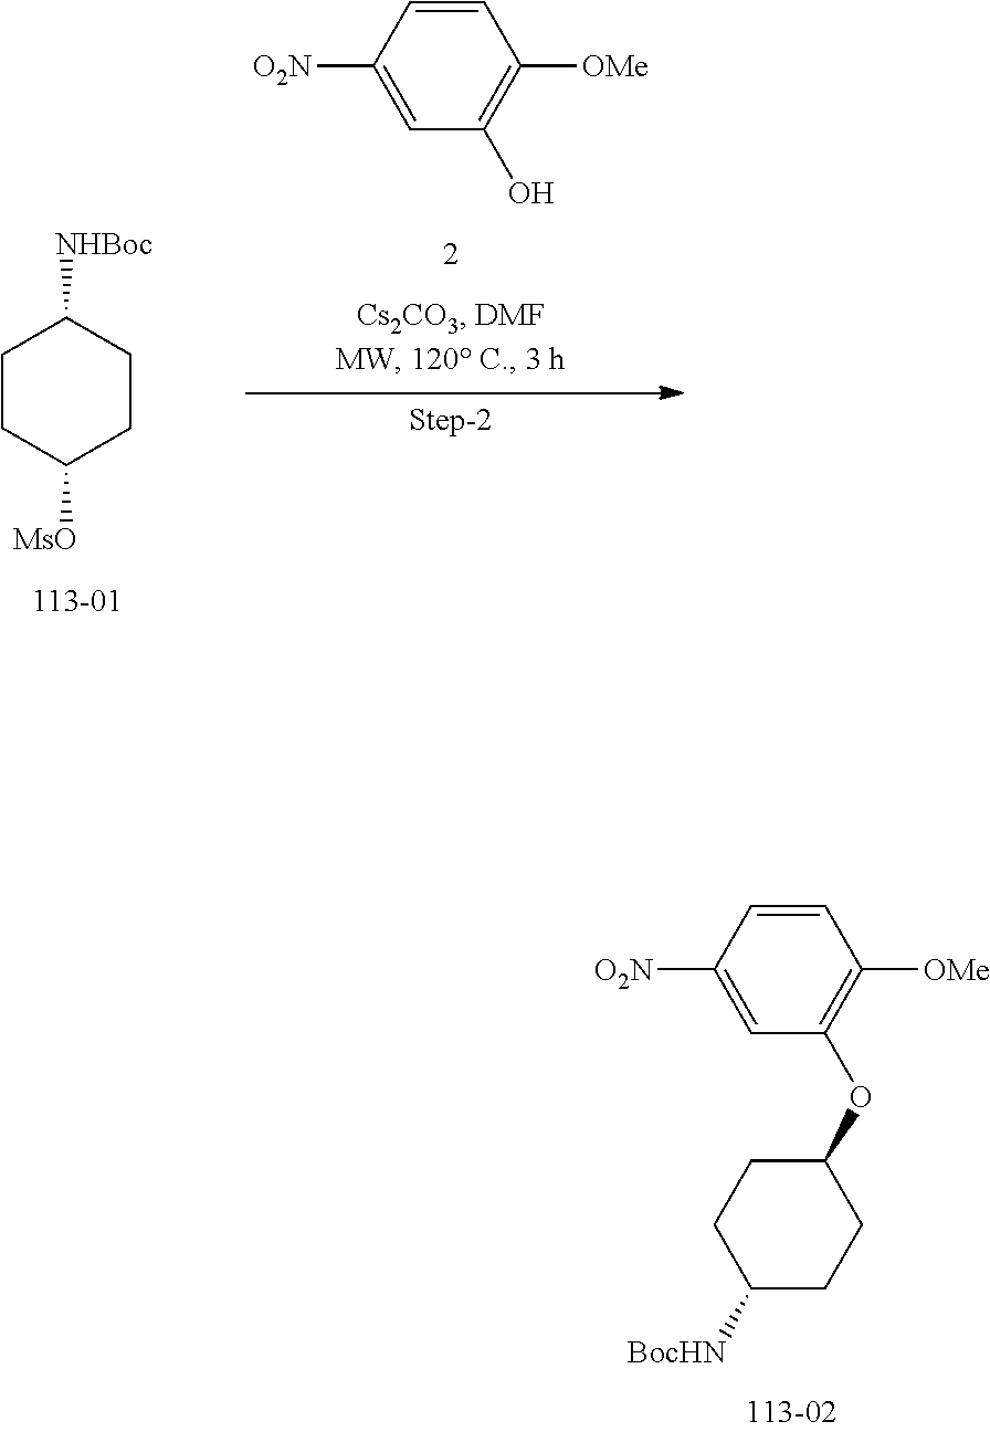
C1=CC([O2N])=CC(OC2CCC([BocHN])CC2)=C1[OMe].C1CC([MsO])CCC1[NHBoc].C1=CC([O2N])=CC(O)=C1[OMe]
